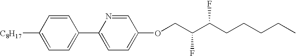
C1([C8H17])=CC=C(C2=CC=C(OCC(C(CCCCC)F)F)C=N2)C=C1
